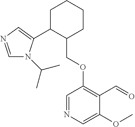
C1C(C2=CN=CN2C(C)C)C(COC2=C(C=O)C(OC)=CN=C2)CCC1
